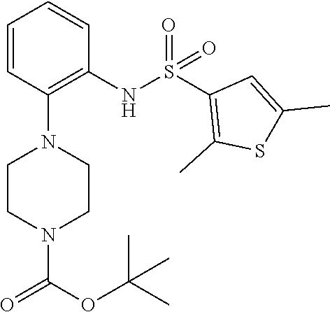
O=C(N1CCN(C2=C(NS(=O)(=O)C3=C(C)SC(C)=C3)C=CC=C2)CC1)OC(C)(C)C
